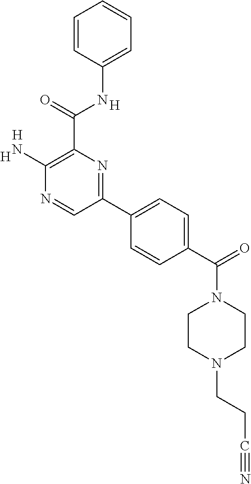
[H].C1(N)=C(C(NC2=CC=CC=C2)=O)N=C(C2=CC=C(C(N3CCN(CCC#N)CC3)=O)C=C2)C=N1.[H].[H]
